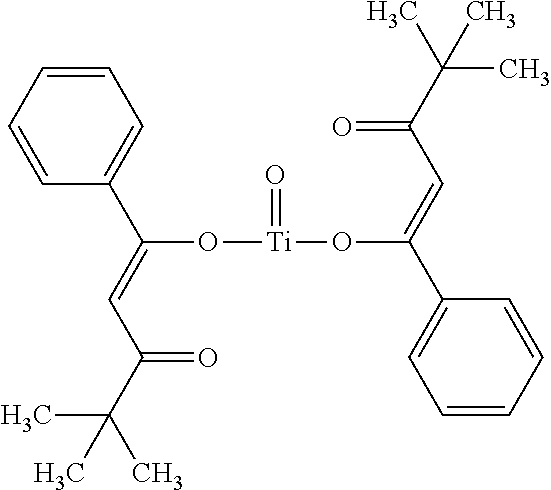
C1=CC=CC(C(=CC(C(C)(C)C)=O)O[Ti](=O)OC(=CC(=O)C(C)(C)C)C2=CC=CC=C2)=C1
